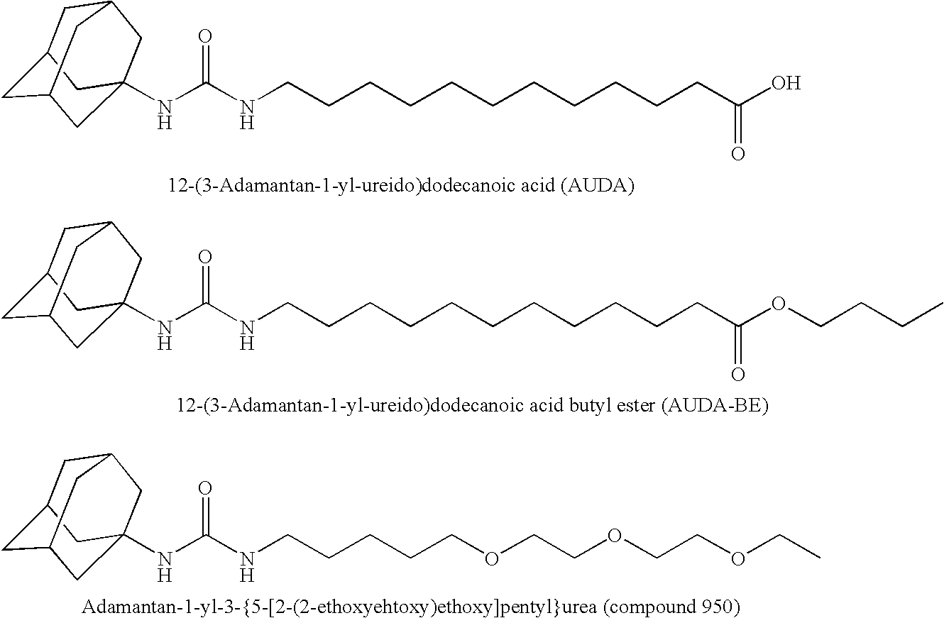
C1C2CC3CC(NC(NCCCCCCCCCCCC(O)=O)=O)(CC1C3)C2.C1C2CC3CC(NC(NCCCCCCCCCCCC(OCCCC)=O)=O)(CC1C3)C2.C1C2CC3CC(NC(NCCCCCOCCOCCOCC)=O)(CC1C3)C2
